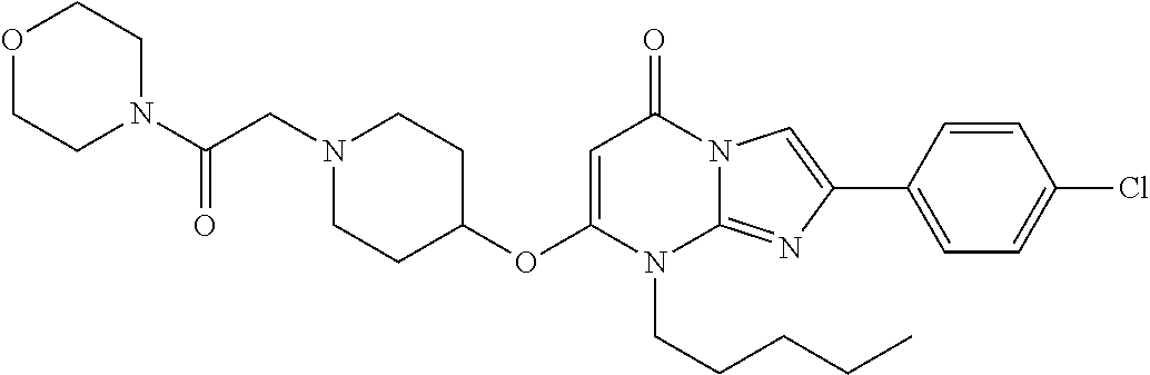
O(C1CCN(CC(N2CCOCC2)=O)CC1)C1=CC(=O)N2C(=NC(C3=CC=C(Cl)C=C3)=C2)N1CCCCC
